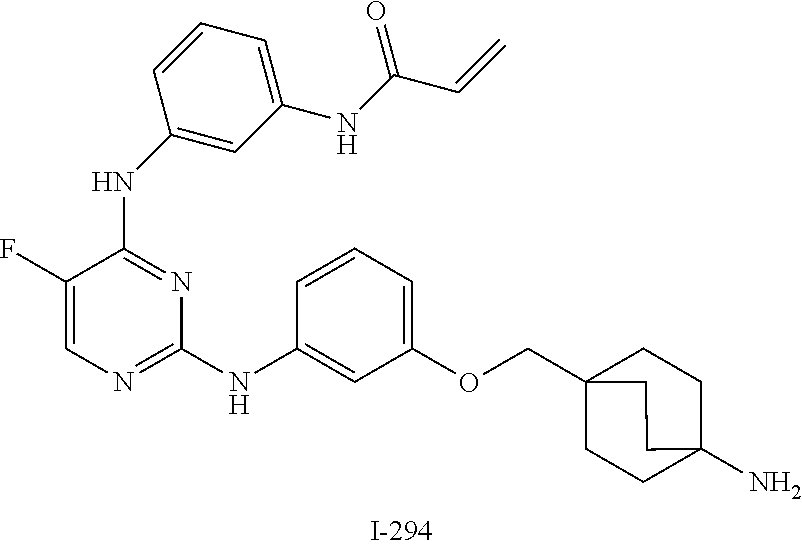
C1(F)=CN=C(NC2=CC(OCC34CCC(N)(CC3)CC4)=CC=C2)N=C1NC1=CC(NC(C=C)=O)=CC=C1
